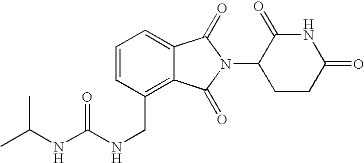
C1=C2C(=C(CNC(=O)NC(C)C)C=C1)C(=O)N(C1CCC(=O)NC1=O)C2=O
